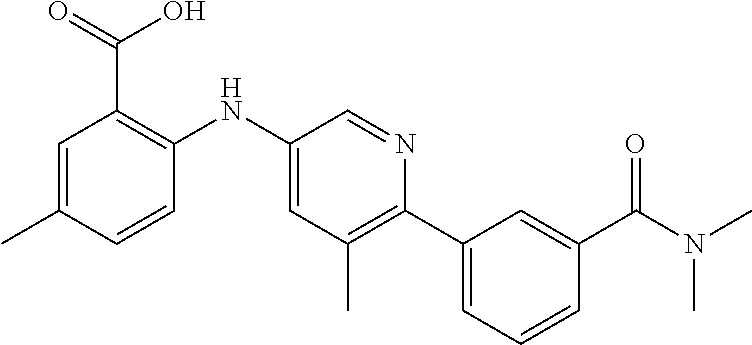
C1=C(C)C=CC(NC2=CC(C)=C(C3=CC=CC(C(N(C)C)=O)=C3)N=C2)=C1C(=O)O
